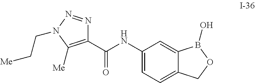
C1(C(NC2=CC=C3C(=C2)B(O)OC3)=O)=C([Me])N(CC[Me])N=N1
